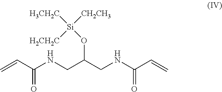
O=C(C=C)NCC(O[Si]([H3CH2C])([H2CH2C])[CH2CH3])CNC(=O)C=C
